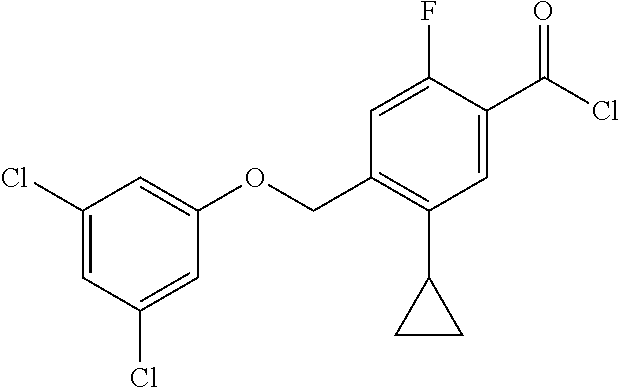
C1(Cl)=CC(OCC2=C(C3CC3)C=C(C(=O)Cl)C(F)=C2)=CC(Cl)=C1
